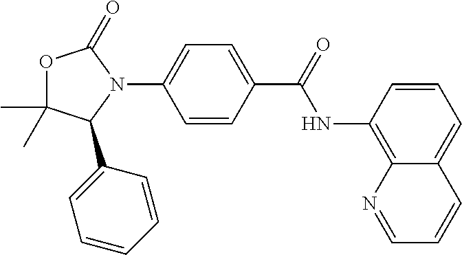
O1C(C)(C)C(C2=CC=CC=C2)N(C2=CC=C(C(=O)NC3=C4C(=CC=C3)C=CC=N4)C=C2)C1=O
